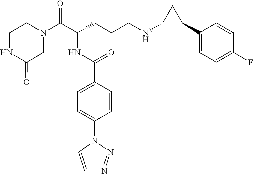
C1N(C(C(CCCNC2C(C3=CC=C(F)C=C3)C2)NC(C2=CC=C(N3C=CN=N3)C=C2)=O)=O)CCNC1=O
